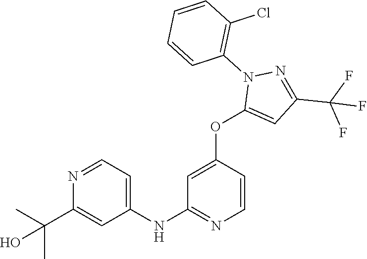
C1(NC2=NC=CC(OC3=CC(C(F)(F)F)=NN3C3=C(Cl)C=CC=C3)=C2)=CC=NC(C(C)(C)O)=C1
